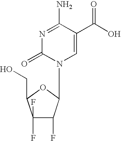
N1=C(N)C(C(O)=O)=CN(C2C(F)C(F)(F)C(CO)O2)C1=O
